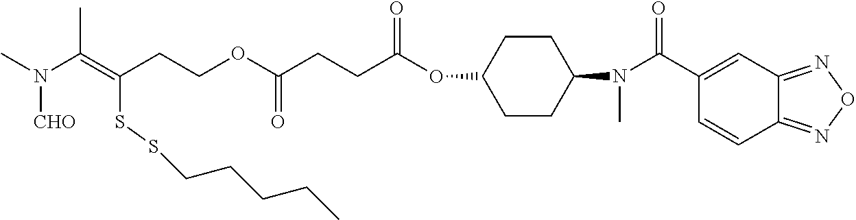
N([CHO])(C(C)=C(SSCCCCC)CCOC(CCC(OC1CCC(N(C(=O)C2=CC3=NON=C3C=C2)C)CC1)=O)=O)C
